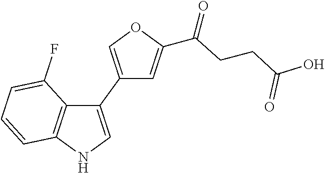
C1(C2=CNC3=C2C(F)=CC=C3)=COC(C(=O)CCC(O)=O)=C1
